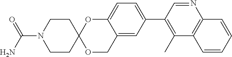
N1=CC(C2=CC=C3C(=C2)COC2(O3)CCN(C(N)=O)CC2)=C(C)C2=C1C=CC=C2
